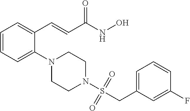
C1=CC=C(N2CCN(S(=O)(=O)CC3=CC=CC(F)=C3)CC2)C(C=CC(NO)=O)=C1
